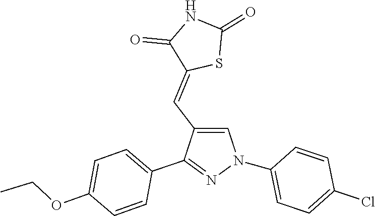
C1(N2C=C(C=C3SC(=O)NC3=O)C(C3=CC=C(OCC)C=C3)=N2)=CC=C(Cl)C=C1
